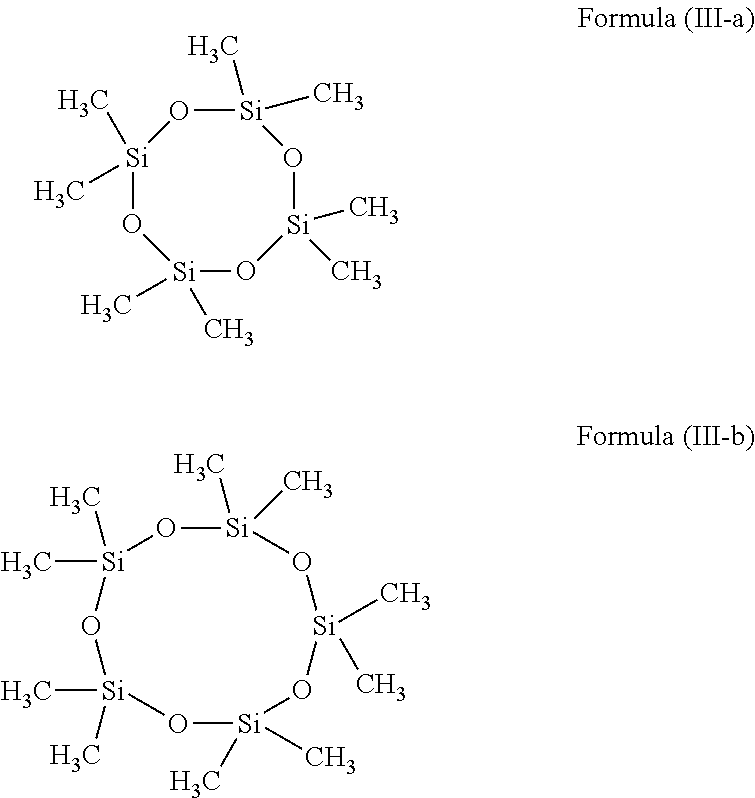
[Si]1(C)(C)O[Si](C)(C)O[Si](C)(C)O[Si](C)(C)O1.O1[Si](C)(C)O[Si](C)(C)O[Si](C)(C)O[Si](C)(C)O[Si]1(C)C
